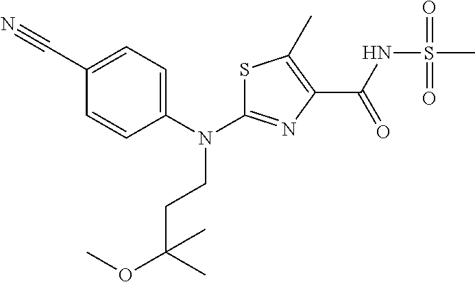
S1C(N(C2=CC=C(C#N)C=C2)CCC(OC)(C)C)=NC(C(NS(C)(=O)=O)=O)=C1C
